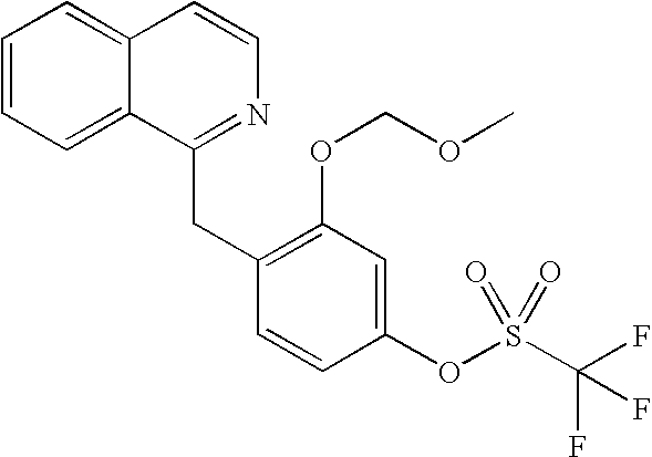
C1=CC=C2C(=C1)C=CN=C2CC1=C(OCOC)C=C(OS(C(F)(F)F)(=O)=O)C=C1
